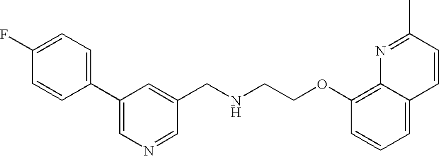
C1(F)=CC=C(C2=CN=CC(CNCCOC3=C4C(=CC=C3)C=CC(C)=N4)=C2)C=C1
